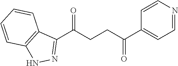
C1(C(CCC(C2=CC=NC=C2)=O)=O)=NNC2=C1C=CC=C2
